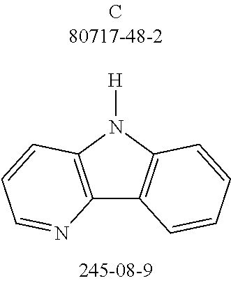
C12=C(N([H])C3=C1C=CC=C3)C=CC=N2
